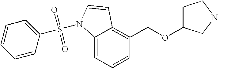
C1=CC=C2C(=C1COC1CCN(C)C1)C=CN2S(=O)(=O)C1=CC=CC=C1
